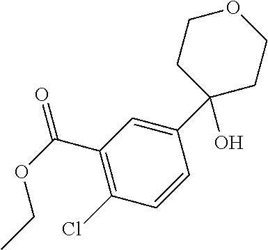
C1(C(OCC)=O)=C(Cl)C=CC(C2(O)CCOCC2)=C1
